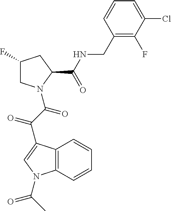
C1(F)CN(C(C(C2=CN(C(C)=O)C3=C2C=CC=C3)=O)=O)C(C(NCC2=C(F)C(Cl)=CC=C2)=O)C1
